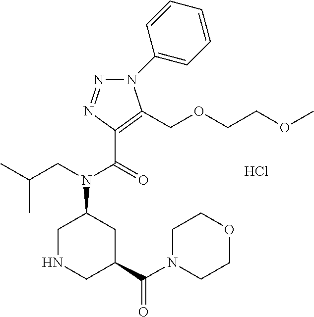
C1NCC(C(N2CCOCC2)=O)CC1N(CC(C)C)C(=O)C1=C(COCCOC)N(C2=CC=CC=C2)N=N1.Cl
